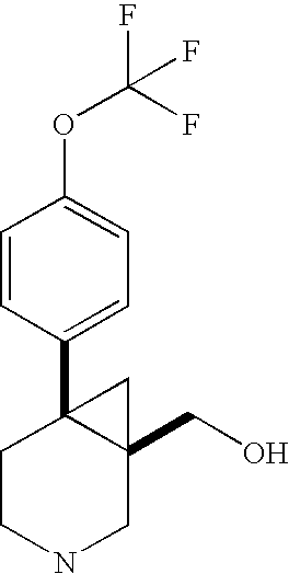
C1CNCC2(CO)C1(C1=CC=C(OC(F)(F)F)C=C1)C2
